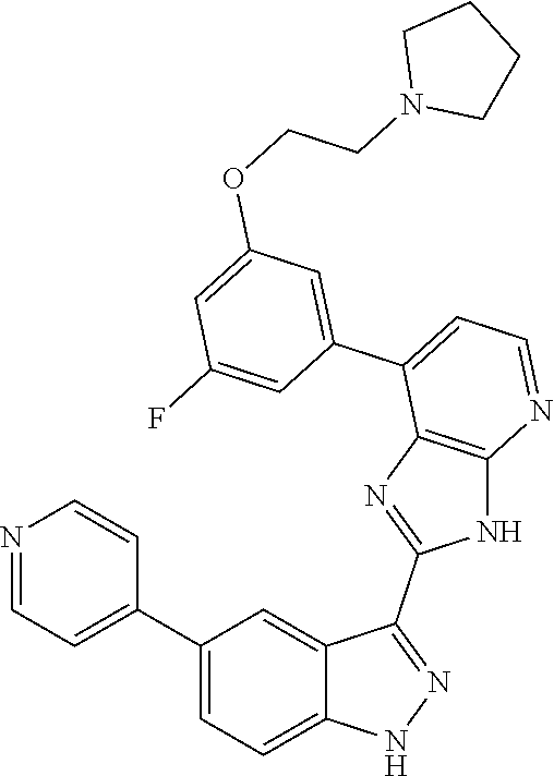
C1(C2=CC=C3C(=C2)C(C2=NC4=C(N2)N=CC=C4C2=CC(OCCN4CCCC4)=CC(F)=C2)=NN3)=CC=NC=C1
